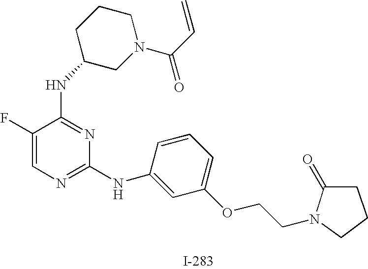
N(C1=NC(NC2=CC(OCCN3CCCC3=O)=CC=C2)=NC=C1F)C1CN(C(C=C)=O)CCC1
